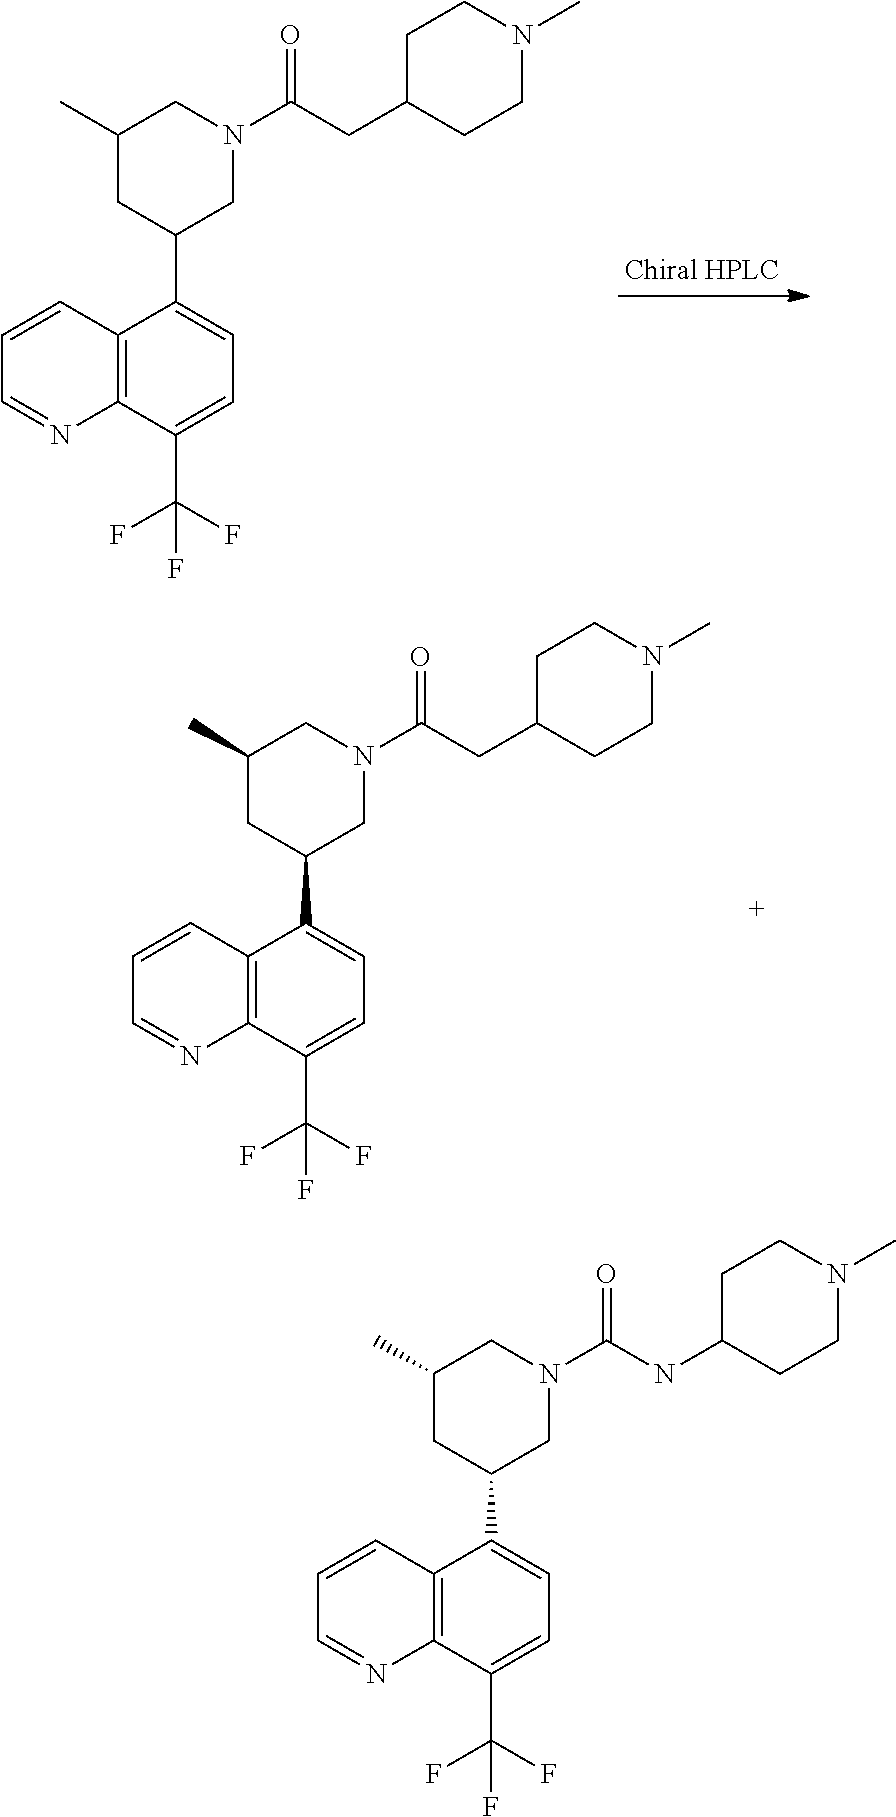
C1(C)CC(C2=CC=C(C(F)(F)F)C3=C2C=CC=N3)CN(C(CC2CCN(C)CC2)=O)C1.C1(C)CC(C2=CC=C(C(F)(F)F)C3=C2C=CC=N3)CN(C(CC2CCN(C)CC2)=O)C1.C1(C)CC(C2=CC=C(C(F)(F)F)C3=C2C=CC=N3)CN(C(NC2CCN(C)CC2)=O)C1
